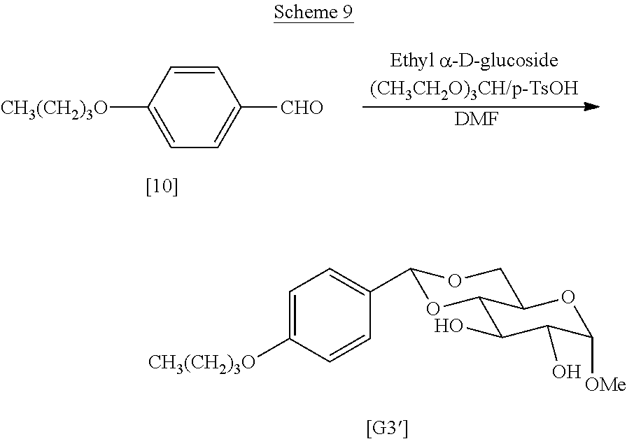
C1=C([CH3(CH2)3O])C=CC(C2OC3C(O)C(O)C([OMe])OC3CO2)=C1.[DMF].C1=CC([CH3(CH2)3O])=CC=C1[CHO]
